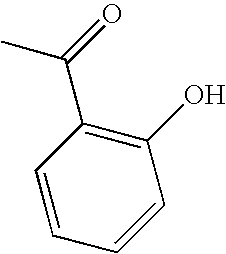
CC(=O)C1=C(O)C=CC=C1
